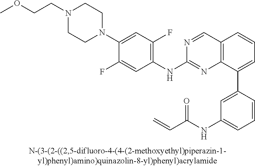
C1=CC(C2=CC=CC3=C2N=C(NC2=C(F)C=C(N4CCN(CCOC)CC4)C(F)=C2)N=C3)=CC(NC(C=C)=O)=C1
